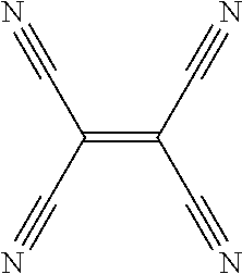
C(=C(C#N)C#N)(C#N)C#N
